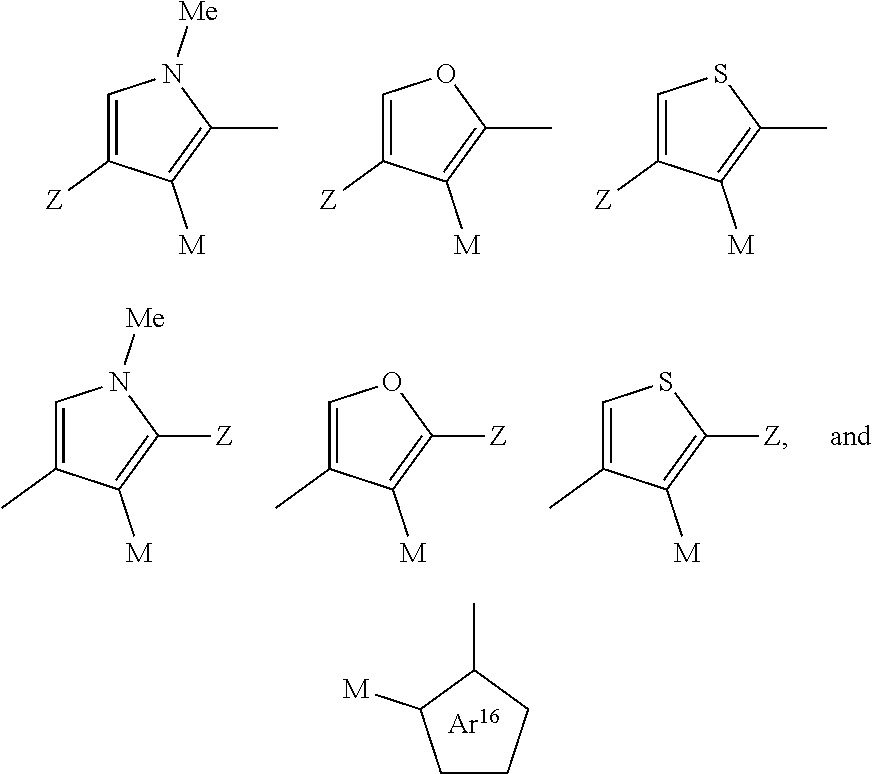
C1=C([Z])C([M])=C(C)N1[Me].C1=C([Z])C([M])=C(C)O1.C1=C([Z])C([M])=C(C)S1.C1=C(C)C([M])=C([Z])N1[Me].C1=C(C)C([M])=C([Z])O1.C1=C(C)C([M])=C([Z])S1.C1CCC(C)C1[M]
